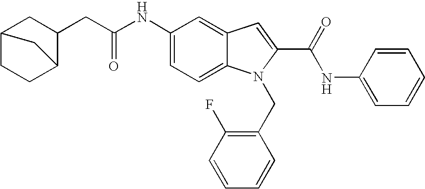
C(C(NC1=CC=C2C(=C1)C=C(C(NC1=CC=CC=C1)=O)N2CC1=C(F)C=CC=C1)=O)C1CC2CCC1C2
